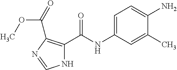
C1=C(NC(=O)C2=C(C(=O)OC)N=CN2)C=C(C)C(N)=C1
